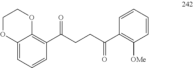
C12=CC=CC(C(CCC(C3=C([OMe])C=CC=C3)=O)=O)=C1OCCO2
